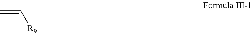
C=C[R9]
